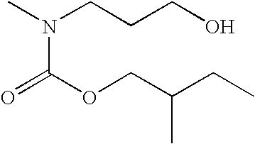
CN(CCCO)C(OCC(CC)C)=O
